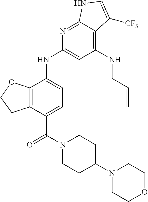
C12=C(C(NC3=CC(NCC=C)=C4C(=N3)NC=C4[CF3])=CC=C1C(=O)N1CCC(N3CCOCC3)CC1)OCC2
